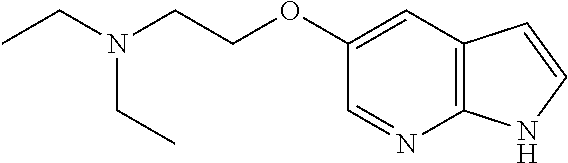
C12=C(C=C(OCCN(CC)CC)C=N1)C=CN2
